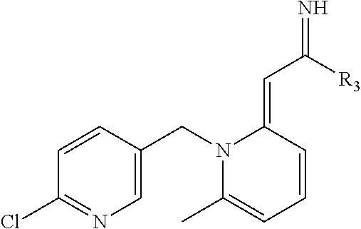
C1=CC(CN2C(C)=CC=CC2=CC([R3])=N)=CN=C1Cl
